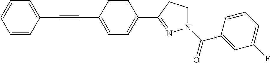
C1=CC(C#CC2=CC=CC=C2)=CC=C1C1=NN(C(C2=CC(F)=CC=C2)=O)CC1
